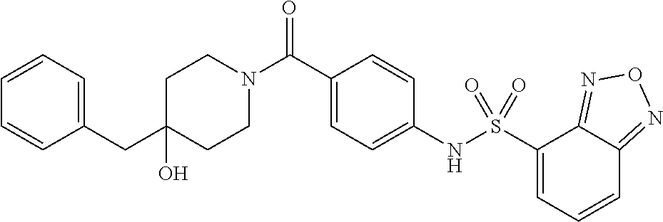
C1CN(C(C2=CC=C(NS(C3=CC=CC4=NON=C34)(=O)=O)C=C2)=O)CCC1(O)CC1=CC=CC=C1
